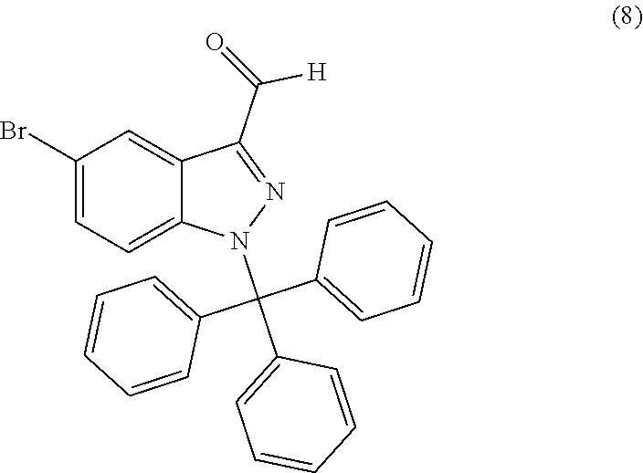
N1=C(C(=O)[H])C2=CC(Br)=CC=C2N1C(C1=CC=CC=C1)(C1=CC=CC=C1)C1=CC=CC=C1
